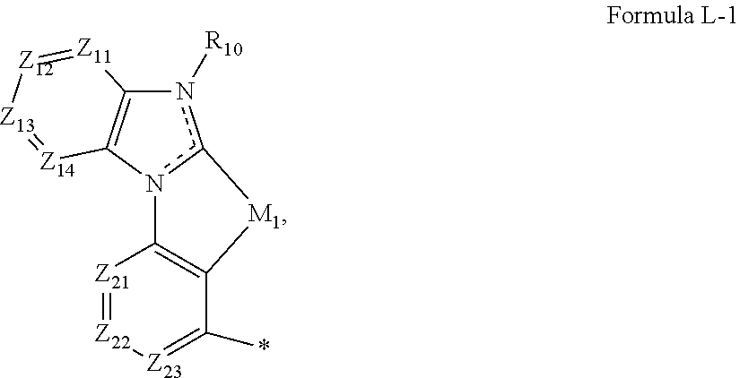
n1([R10])c2n(C3=C1[Z11]=[Z12][Z13]=[Z14]3)C1=C(C(*)=[Z23][Z22]=[Z21]1)[M1]2
